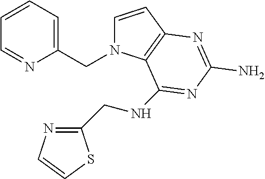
C1=CC2=C(N1CC1=CC=CC=N1)C(NCC1=NC=CS1)=NC(N)=N2
